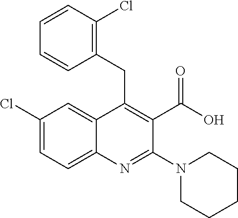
C1(Cl)=CC=C2C(=C1)C(CC1=C(Cl)C=CC=C1)=C(C(O)=O)C(N1CCCCC1)=N2
